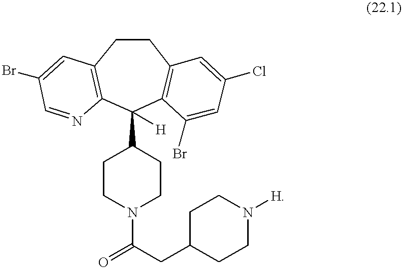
C1(C2CCN(C(=O)CC3CCN([H])CC3)CC2)([H])C2=C(CCC3=C1N=CC(Br)=C3)C=C(Cl)C=C2Br
